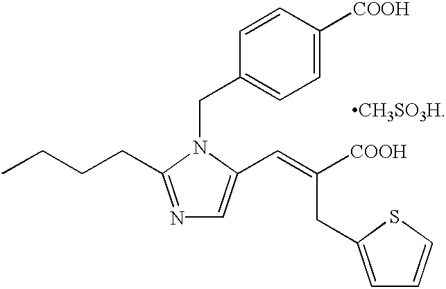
CCCCC1=NC=C(C=C(CC2=CC=CS2)[COOH])N1CC1=CC=C([COOH])C=C1
